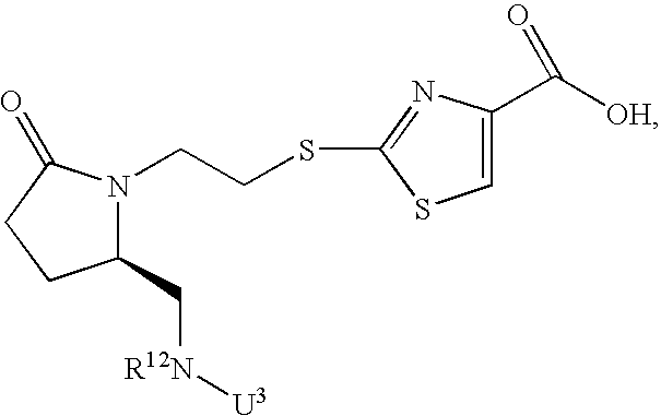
C1(C[R12N][U3])N(CCSC2=NC(C([OH])=O)=CS2)C(=O)CC1
